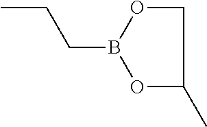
CCCB1OC(C)CO1
